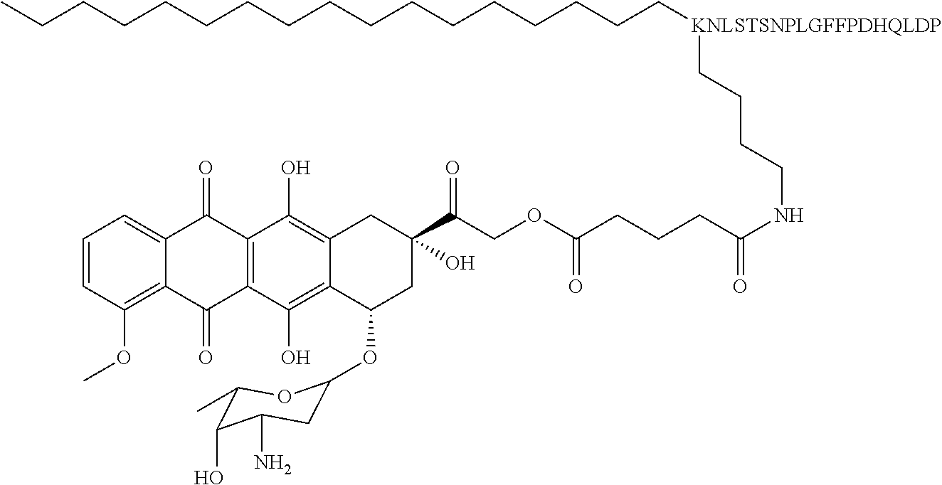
C1=CC(OC)=C2C(=C1)C(=O)C1=C(C2=O)C(O)=C2C(=C1O)CC(C(COC(CCCC(NCCCC[KNLSTSNPLGFFPDHQLDP]CCCCCCCCCCCCCCCCC)=O)=O)=O)(O)CC2OC1CC(N)C(O)C(C)O1
